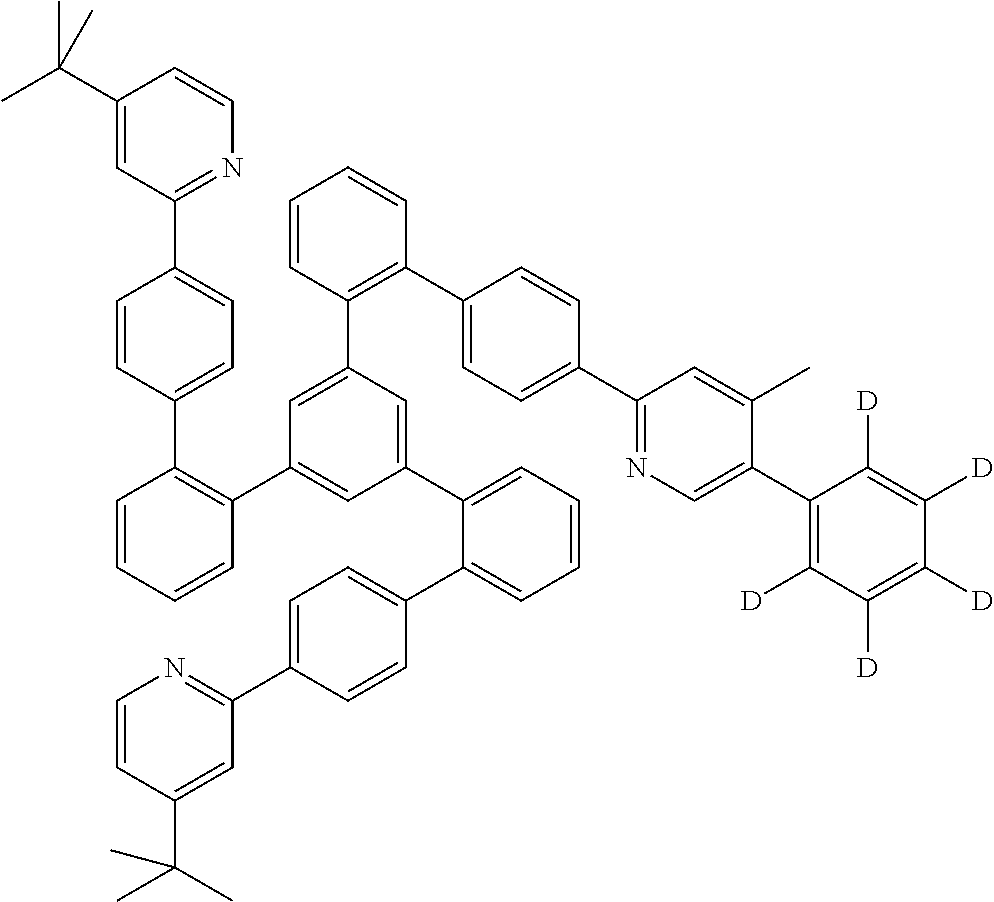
C1(C(C)(C)C)=CC(C2=CC=C(C3=C(C4=CC(C5=CC=CC=C5C5=CC=C(C6=NC=CC(C(C)(C)C)=C6)C=C5)=CC(C5=C(C6=CC=C(C7=NC=C(C8=C([D])C([D])=C([D])C([D])=C8[D])C(C)=C7)C=C6)C=CC=C5)=C4)C=CC=C3)C=C2)=NC=C1
